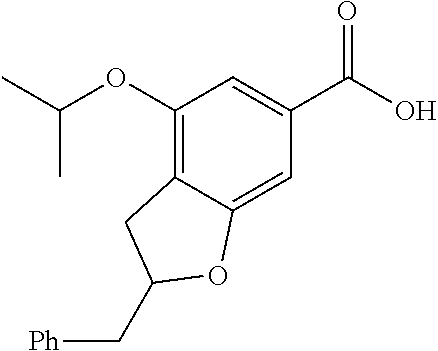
C1(OC(C)C)=C2C(=CC(C(=O)O)=C1)OC(C[Ph])C2
